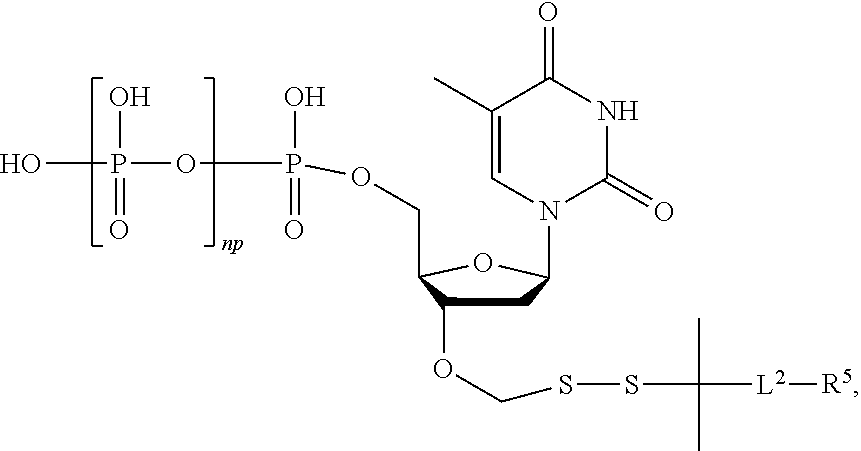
C1(C)=CN(C2CC(OCSSC(C)(C)[L2][R5])C(COP(OP(O)(O)=O)(=O)O)O2)C(=O)NC1=O
